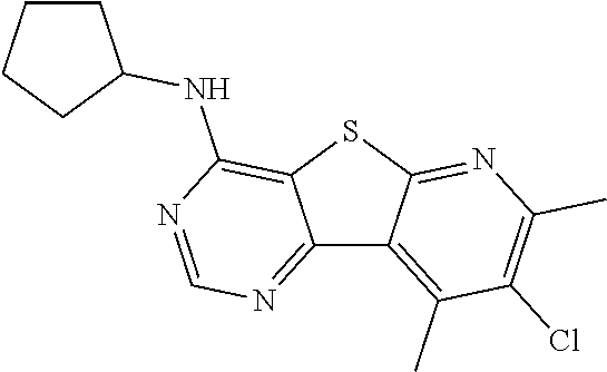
C12=NC=NC(NC3CCCC3)=C1SC1=NC(C)=C(Cl)C(C)=C21
